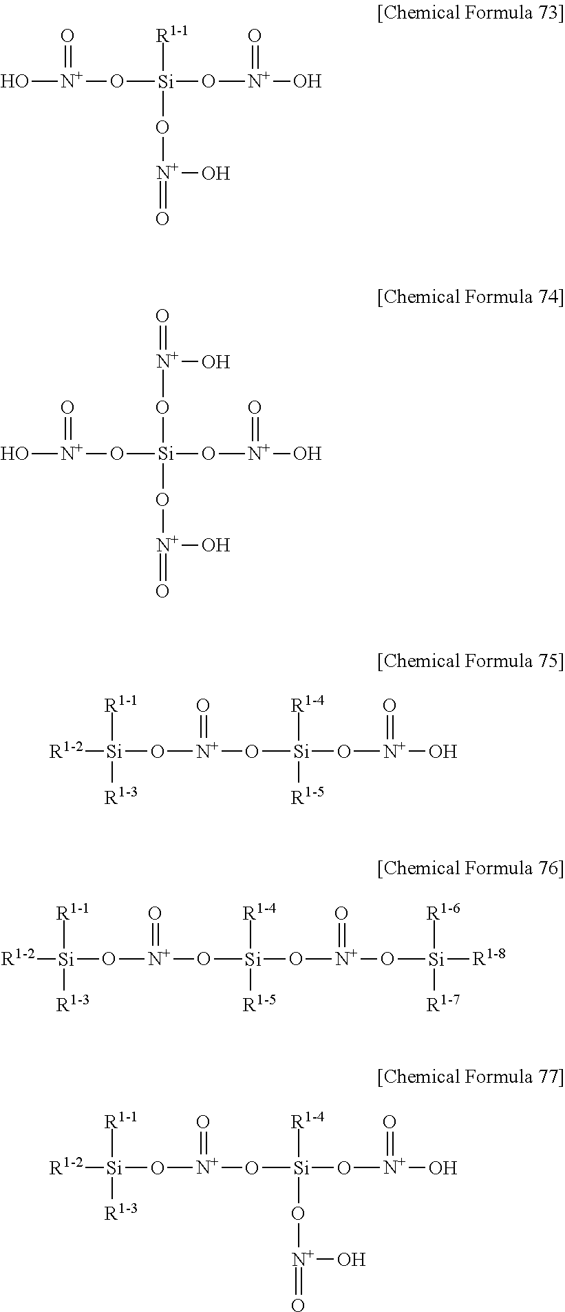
O([Si]([R1-1])(O[N+](=O)O)O[N+](=O)O)[N+](=O)O.O([Si](O[N+](=O)O)(O[N+](=O)O)O[N+](=O)O)[N+](=O)O.O([Si]([R1-4])([R1-5])O[N+](=O)O)[N+](=O)O[Si]([R1-1])([R1-3])[R1-2].O([Si]([R1-4])([R1-5])O[N+](=O)O[Si]([R1-6])([R1-7])[R1-8])[N+](=O)O[Si]([R1-1])([R1-3])[R1-2].O([Si]([R1-4])(O[N+](=O)O)O[N+](=O)O)[N+](=O)O[Si]([R1-1])([R1-3])[R1-2]
